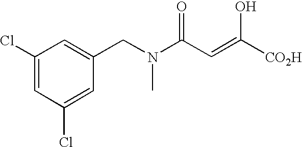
C1(Cl)=CC(Cl)=CC(CN(C(C=C([CO2H])O)=O)C)=C1
